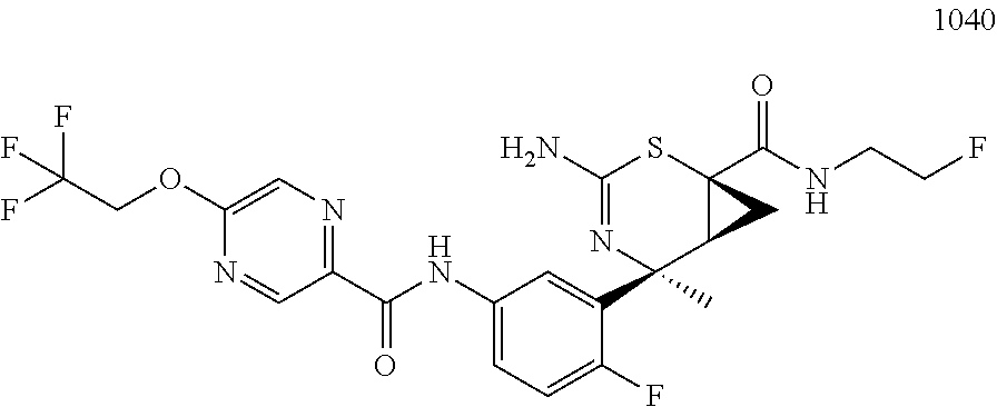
C1(OCC(F)(F)F)=CN=C(C(NC2=CC=C(F)C(C3(C)C4C(C(NCCF)=O)(SC(N)=N3)C4)=C2)=O)C=N1
